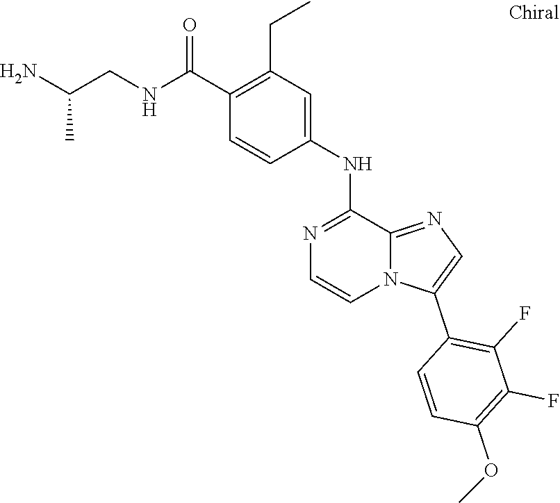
O(C)C1=C(F)C(F)=C(C2=CN=C3N2C=CN=C3NC2=CC(CC)=C(C(NCC(N)C)=O)C=C2)C=C1
